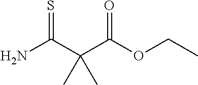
S=C(C(C(OCC)=O)(C)C)N
